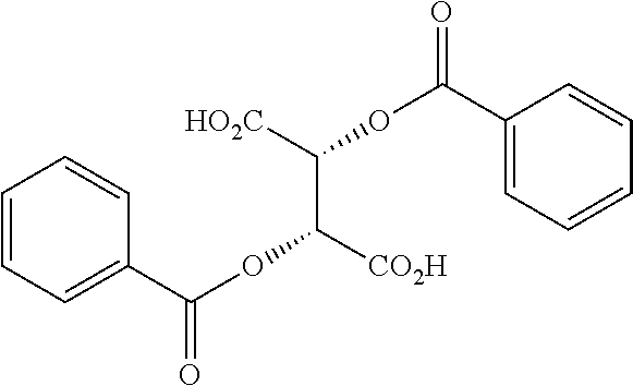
C1=CC=C(C(OC([CO2H])C([HO2C])OC(=O)C2=CC=CC=C2)=O)C=C1
